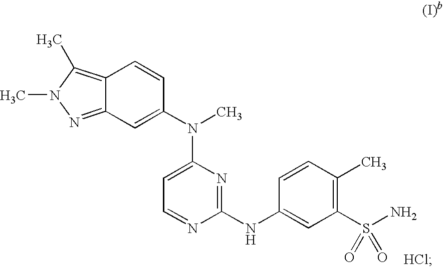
C1=NC(NC2=CC(S(N)(=O)=O)=C(C)C=C2)=NC(N(C)C2=CC3=NN(C)C(C)=C3C=C2)=C1.[HCl]
